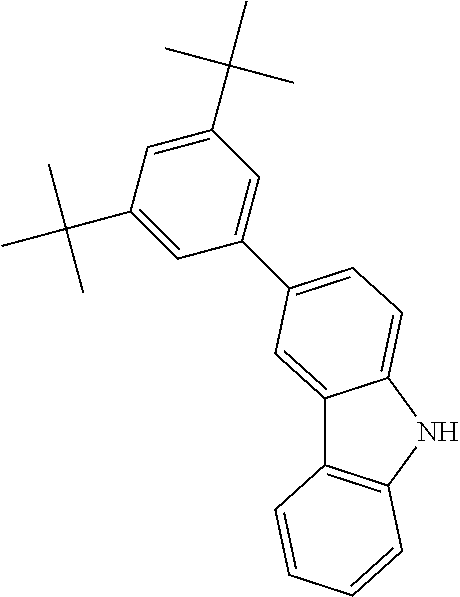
C12=CC(C3=CC(C(C)(C)C)=CC(C(C)(C)C)=C3)=CC=C1NC1=C2C=CC=C1
